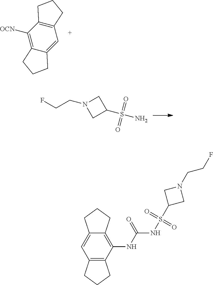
C1([OCN])=C2C(=CC3=C1CCC3)CCC2.C1N(CCF)CC1S(N)(=O)=O.C12=C(NC(=O)NS(C3CN(CCF)C3)(=O)=O)C3=C(C=C1CCC2)CCC3
